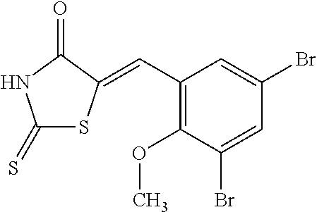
C1(=S)SC(=CC2=C(OC)C(Br)=CC(Br)=C2)C(=O)N1
